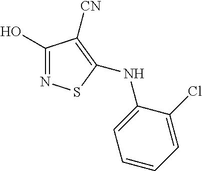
C1(O)=NSC(NC2=CC=CC=C2Cl)=C1[CN]
